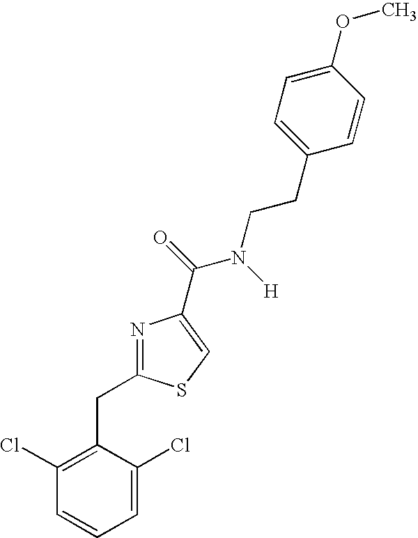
N1=C(CC2=C(Cl)C=CC=C2Cl)SC=C1C(=O)N([H])CCC1=CC=C(OC)C=C1
